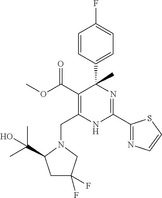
C(C1=C(C(=O)OC)C(C2=CC=C(F)C=C2)(C)N=C(C2=NC=CS2)N1)N1CC(F)(F)CC1C(C)(C)O
